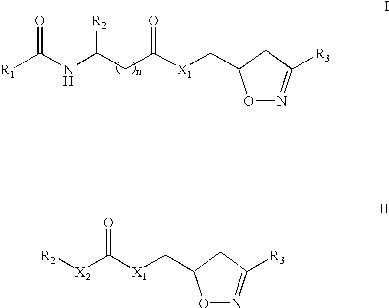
[R1]C(NC(CC([X1]CC1ON=C([R3])C1)=O)[R2])=O.[R2][X2]C([X1]CC1ON=C([R3])C1)=O
